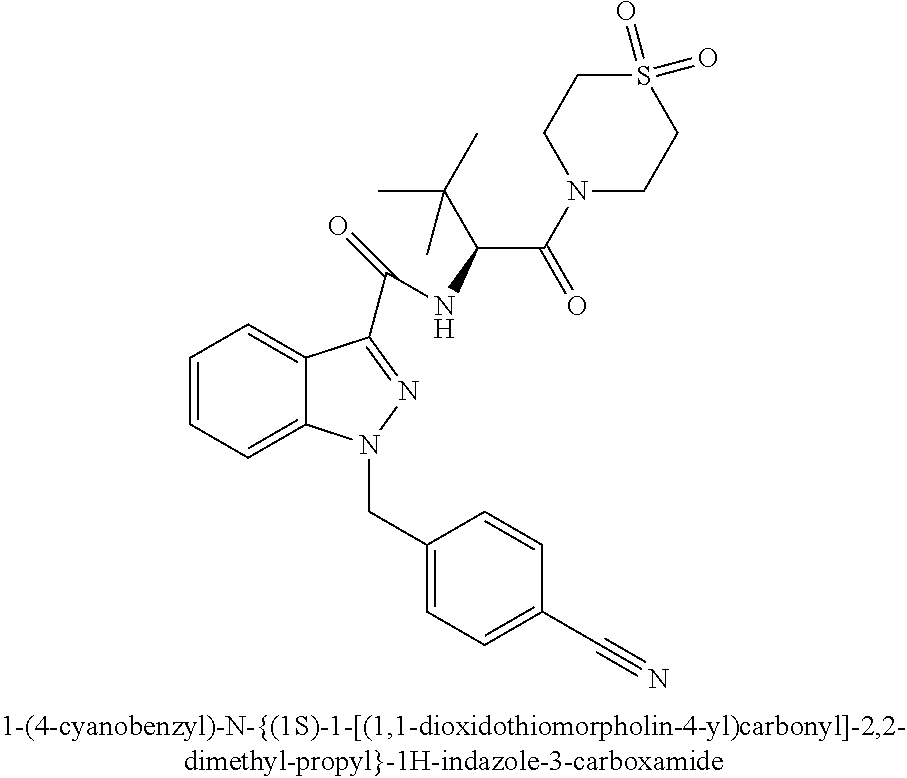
C1=CC=C2C(=C1)C(C(=O)NC(C(N1CCS(=O)(=O)CC1)=O)C(C)(C)C)=NN2CC1=CC=C(C#N)C=C1
